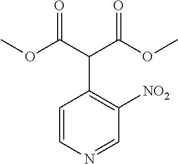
C1=CN=CC([NO2])=C1C(C(OC)=O)C(OC)=O
